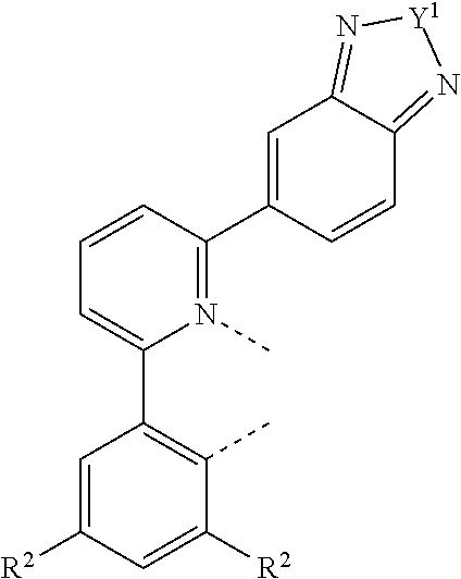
C1=C([R2])C=C([R2])C(C)=C1C1=CC=CC(C2=CC3=N[Y1]N=C3C=C2)=N1C
